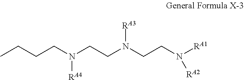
CCCCN(CCN(CCN([RA1])[RA2])[RA3])[RA4]
